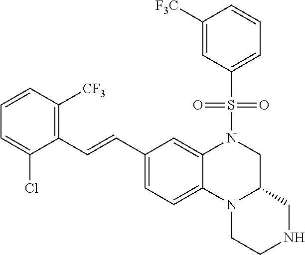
C1([F3C])=CC(S(N2CC3N(C4=CC=C(C=CC5=C([CF3])C=CC=C5Cl)C=C24)CCNC3)(=O)=O)=CC=C1
